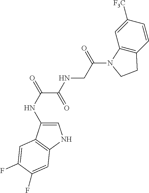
C1([F3C])=CC2=C(C=C1)CCN2C(CNC(C(NC1=CNC2=C1C=C(F)C(F)=C2)=O)=O)=O
